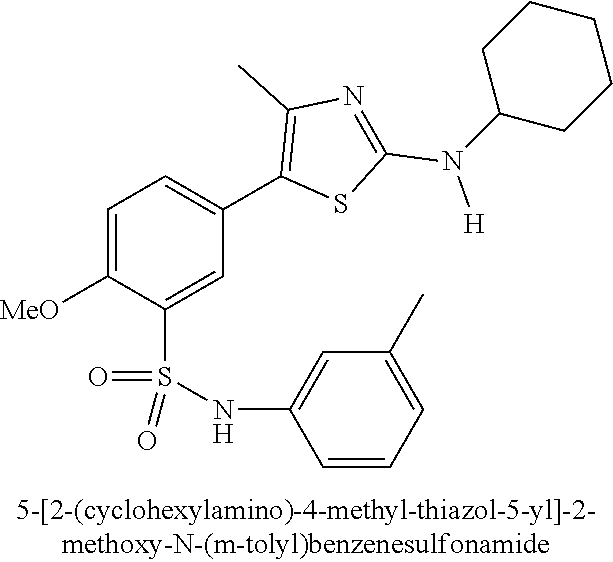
C1=C([MeO])C(S(NC2=CC(C)=CC=C2)(=O)=O)=CC(C2=C(C)N=C(N([H])C3CCCCC3)S2)=C1
